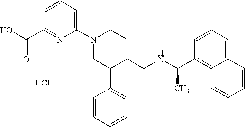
Cl.C1(N2CC(C3=CC=CC=C3)C(CNC(C3=C4C(=CC=C3)C=CC=C4)C)CC2)=CC=CC(C(O)=O)=N1
